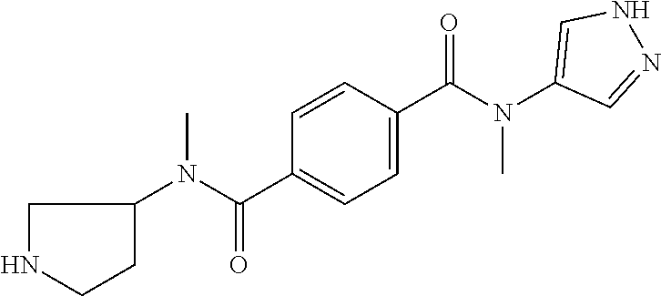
C1NCCC1N(C(C1=CC=C(C(N(C2=CNN=C2)C)=O)C=C1)=O)C
